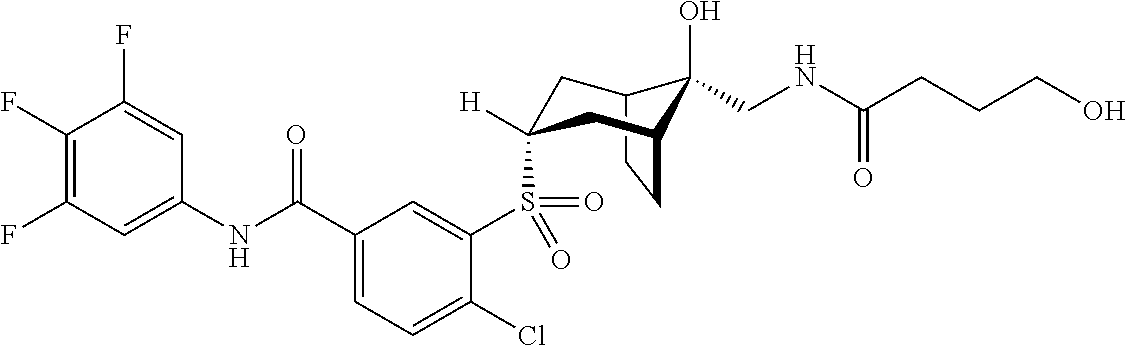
C12CCC(CC(S(C3=CC(C(NC4=CC(F)=C(F)C(F)=C4)=O)=CC=C3Cl)(=O)=O)([H])C1)C2(O)CNC(CCCO)=O
